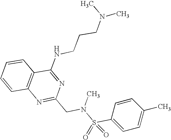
C1=CC2=C(C=C1)C(NCCCN(C)C)=NC(CN(S(C1=CC=C(C)C=C1)(=O)=O)C)=N2
